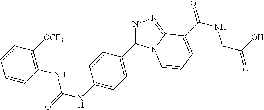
C1=CC(NC(NC2=CC=C(C3=NN=C4N3C=CC=C4C(NCC(=O)O)=O)C=C2)=O)=C([OCF3])C=C1
